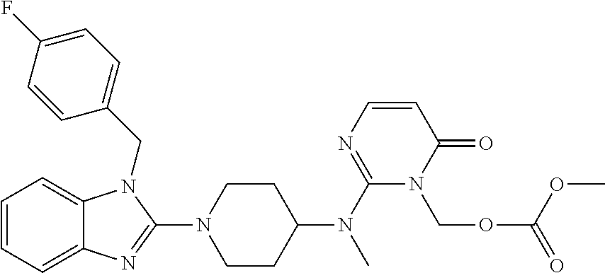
C1=CC=C2C(=C1)N(CC1=CC=C(F)C=C1)C(N1CCC(N(C3=NC=CC(=O)N3COC(=O)OC)C)CC1)=N2
